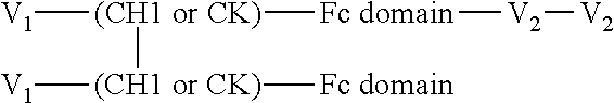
[V1][(CH1 or CK)]([Fc domain][V2][V2])[(CH1 or CK)]([V1])[Fc domain]
